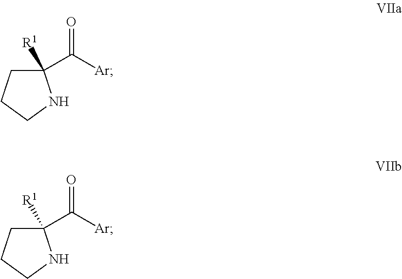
[Ar]C(C1([R1])CCCN1)=O.[Ar]C(C1([R1])CCCN1)=O
